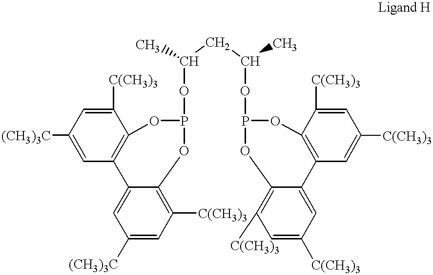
C1([C(CH3)3])=CC([(CH3)3C])=CC2=C1OP(OC(CC(OP1OC3=C([C(CH3)3])C=C([C(CH3)3])C=C3C3=C(C([C(CH3)3])=CC([C(CH3)3])=C3)O1)C)C)OC1=C([C(CH3)3])C=C([(CH3)3C])C=C21
